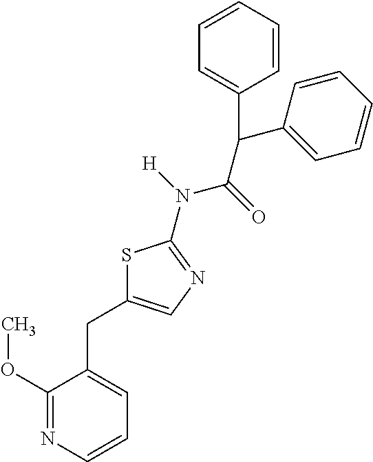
C1(OC)=NC=CC=C1CC1=CN=C(N([H])C(=O)C(C2=CC=CC=C2)C2=CC=CC=C2)S1
